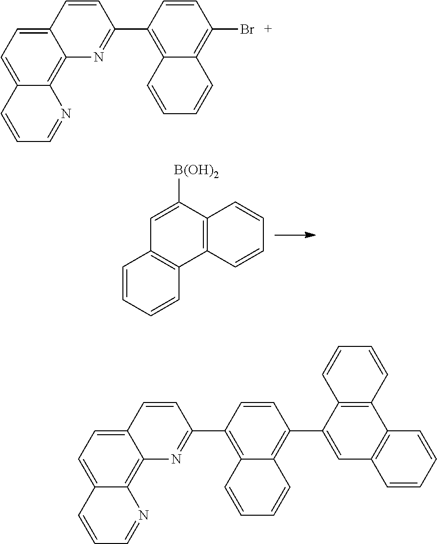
C1=CC=CC2=C1C1=C(C=CC=C1)C=C2[B(OH)2].C1=CC(C2=NC3=C4C(=CC=C3C=C2)C=CC=N4)=C2C(=C1Br)C=CC=C2.C1=CC(C2=NC3=C4C(=CC=C3C=C2)C=CC=N4)=C2C(=C1C1=CC3=C(C4=C1C=CC=C4)C=CC=C3)C=CC=C2
